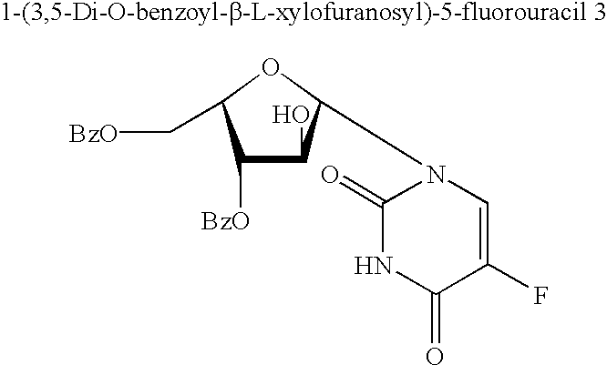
C1([BzO])C(O)C(N2C(=O)NC(=O)C(F)=C2)OC1C[BzO]
